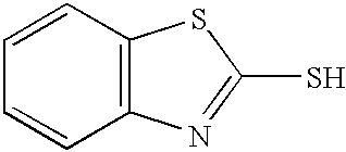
C1=CC=CC2=C1SC(S)=N2
